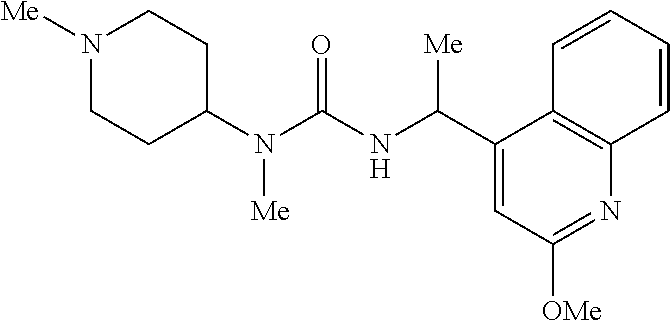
N1([Me])CCC(N(C(NC(C2=CC([OMe])=NC3=C2C=CC=C3)[Me])=O)[Me])CC1
